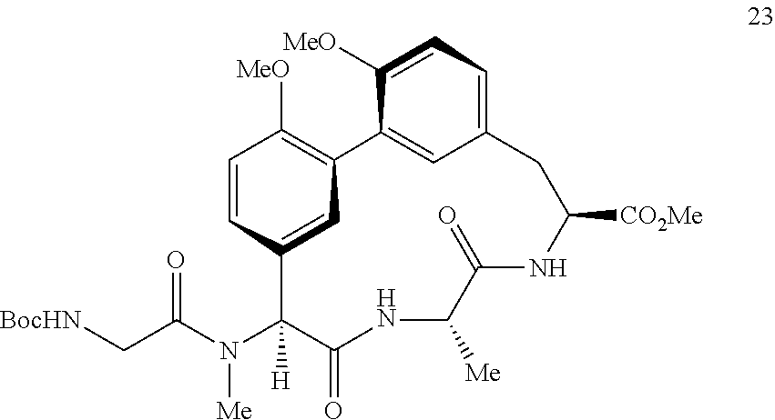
N(C1([H])C(=O)NC([Me])C(=O)NC([CO2Me])CC2=CC=C([MeO])C(=C2)C2=C([MeO])C=CC1=C2)([Me])C(=O)C[BocHN]
